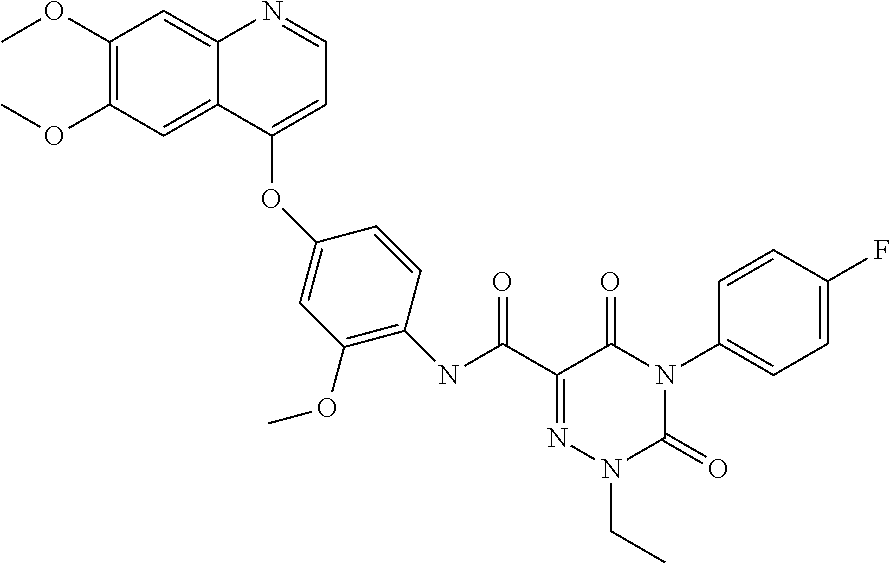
C1(OC)=C(OC)C=C2C(=C1)N=CC=C2OC1=CC(OC)=C(NC(C2=NN(CC)C(=O)N(C3=CC=C(F)C=C3)C2=O)=O)C=C1
